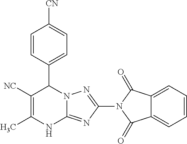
C1=CC(C2N3C(=NC(N4C(=O)C5=CC=CC=C5C4=O)=N3)NC(C)=C2[NC])=CC=C1[CN]
